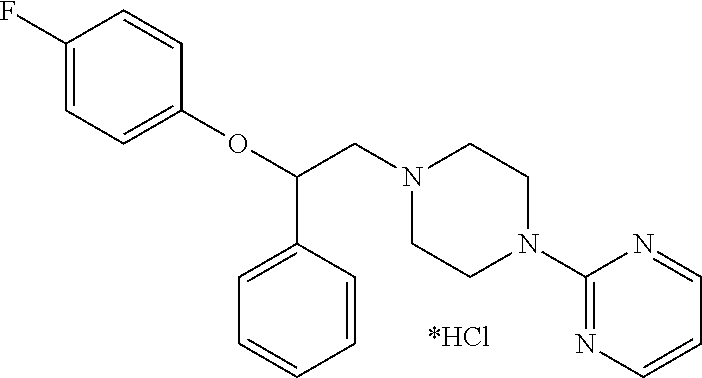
C1(F)=CC=C(OC(C2=CC=CC=C2)CN2CCN(C3=NC=CC=N3)CC2)C=C1
